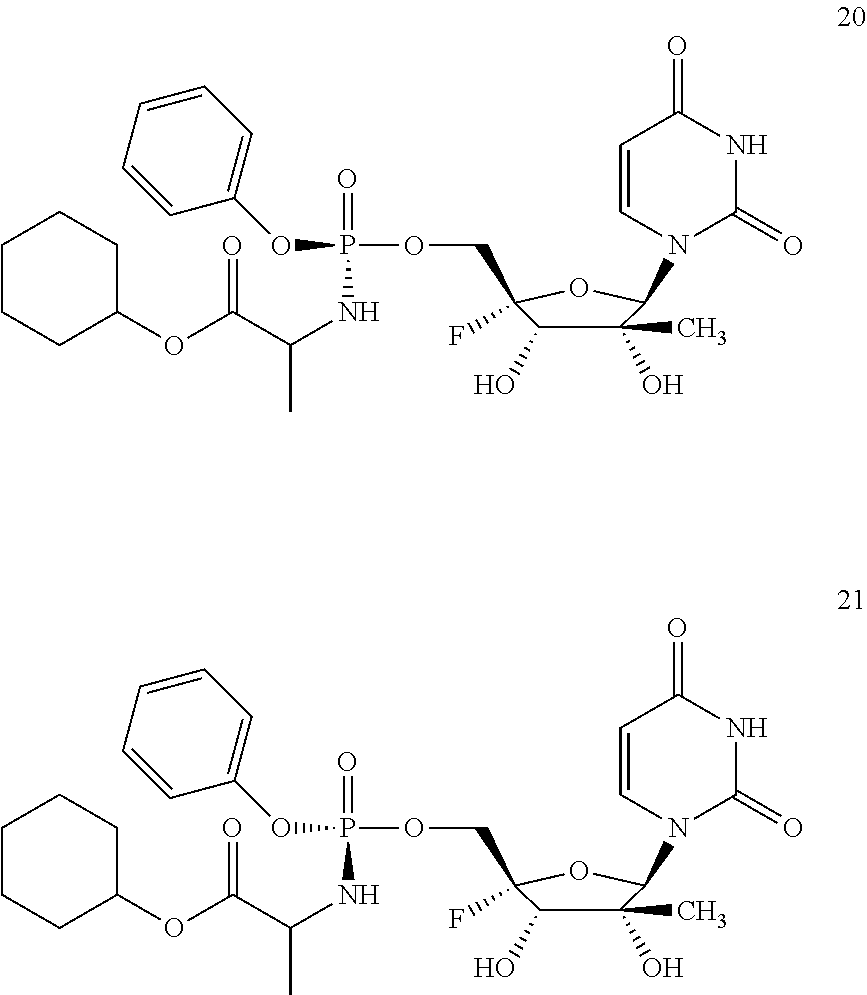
C1=CN(C2C(O)(C)C(O)C(COP(=O)(OC3=CC=CC=C3)NC(C(=O)OC3CCCCC3)C)(F)O2)C(=O)NC1=O.C1=CN(C2C(O)(C)C(O)C(COP(=O)(OC3=CC=CC=C3)NC(C(=O)OC3CCCCC3)C)(F)O2)C(=O)NC1=O
